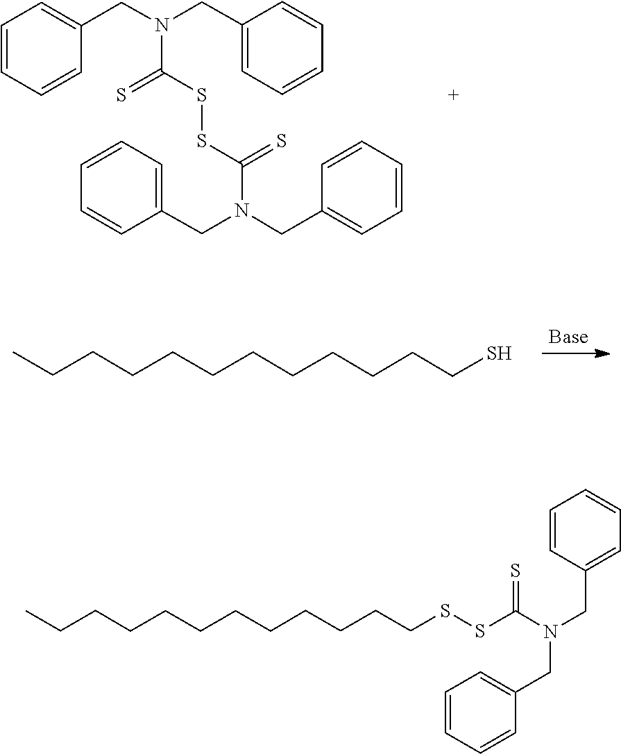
S(SC(=S)N(CC1=CC=CC=C1)CC1=CC=CC=C1)C(N(CC1=CC=CC=C1)CC1=CC=CC=C1)=S.C(CCCS)CCCCCCCC.C1=C(CN(CC2=CC=CC=C2)C(=S)SSCCCCCCCCCCCC)C=CC=C1
